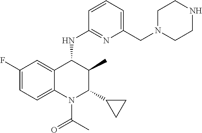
C1(F)=CC=C2C(=C1)C(NC1=NC(CN3CCNCC3)=CC=C1)C(C)C(C1CC1)N2C(C)=O
